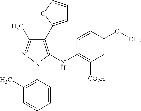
C1(C2=CC=CO2)=C(NC2=C([CO2H])C=C(OC)C=C2)N(C2=C(C)C=CC=C2)N=C1C
